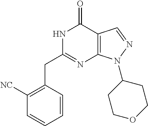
N1C(CC2=C([NC])C=CC=C2)=NC2=C(C1=O)C=NN2C1CCOCC1
